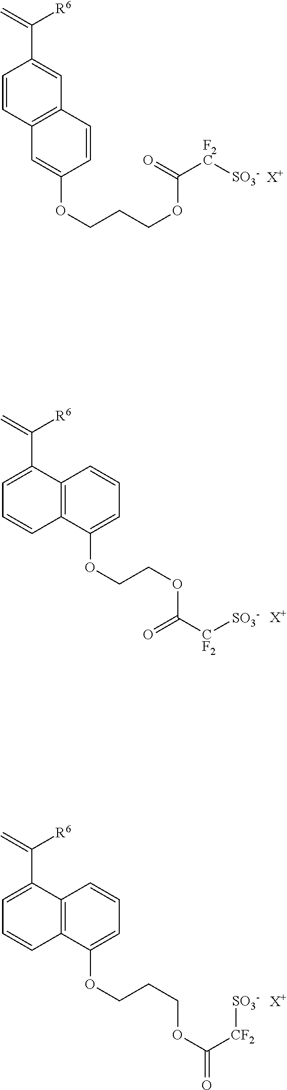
C=C([R6])C1=CC=CC2=C1C=CC=C2OCCOC([CF2][SO3-])=O.[X+].C=C([R6])C1=CC2=C(C=C1)C=C(OCCCOC([F2C][SO3-])=O)C=C2.[X+].[X+].O(CCCOC([CF2][SO3-])=O)C1=CC=CC2=C1C=CC=C2C(=C)[R6]
